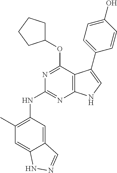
N1=C(OC2CCCC2)C2=C(N=C1NC1=C(C)C=C3C(=C1)C=NN3)NC=C2C1=CC=C(O)C=C1
